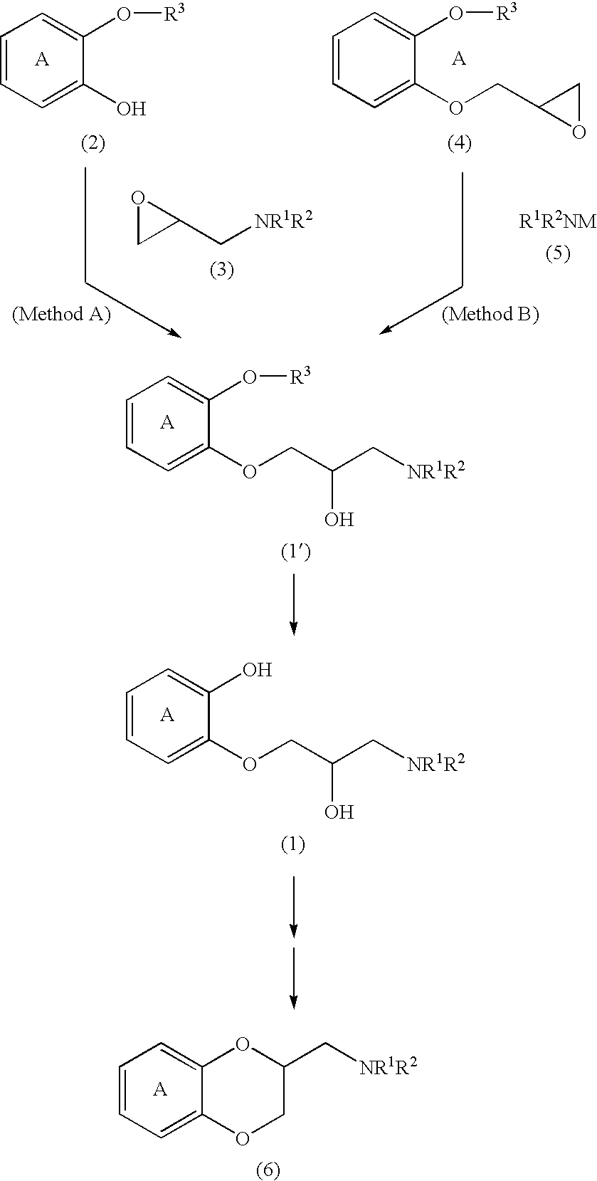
C1=CC=C(O)C(O[R3])=C1.O1CC1C[NR1R2].C1=CC=C(OCC2CO2)C(O[R3])=C1.[R1R2NM].C1=CC=C(OCC(O)C[NR1R2])C(O[R3])=C1.C1=CC=C(OCC(O)C[NR1R2])C(O)=C1.C1=CC=C2C(=C1)OC(C[NR1R2])CO2
